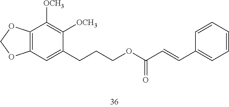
C12=C(OCO1)C([OCH3])=C([OCH3])C(CCCOC(C=CC1=CC=CC=C1)=O)=C2
